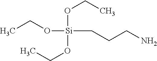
O([Si](OCC)(OCC)CCCN)CC
